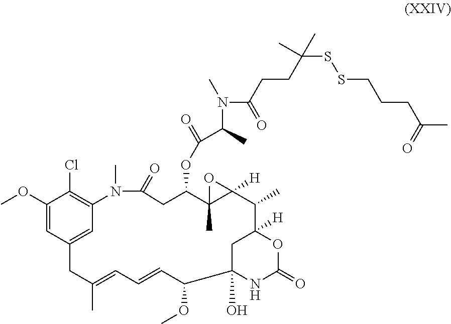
C1(OC)=CC2=CC(=C1Cl)N(C)C(=O)CC(OC(=O)C(C)N(C)C(=O)CCC(C)(C)SSCCCC(=O)C)C1(C)C([H])(O1)C(C)C1([H])CC(O)(NC(=O)O1)C(OC)C=CC=C(C)C2
